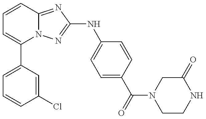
C1=C(C2=CC=CC3=NC(NC4=CC=C(C(=O)N5CCNC(=O)C5)C=C4)=NN23)C=C(Cl)C=C1
